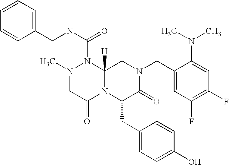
C1(N(C)C)=CC(F)=C(F)C=C1CN1CC2([H])N(C(NCC3=CC=CC=C3)=O)N(C)CC(=O)N2C(CC2=CC=C(O)C=C2)C1=O
